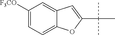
C1([F3CO])=CC=C2C(=C1)C=C(C(C)(C)C)O2
